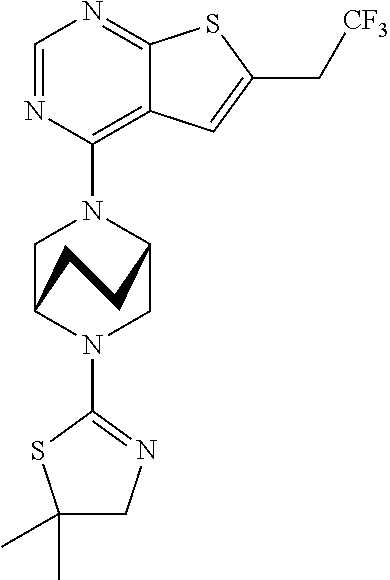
C1=NC(N2CC3N(C4=NCC(C)(C)S4)CC2CC3)=C2C(=N1)SC(C[CF3])=C2
